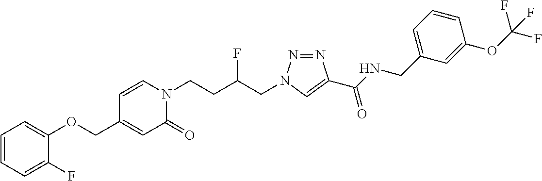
C1(COC2=CC=CC=C2F)=CC(=O)N(CCC(CN2N=NC(C(NCC3=CC=CC(OC(F)(F)F)=C3)=O)=C2)F)C=C1
